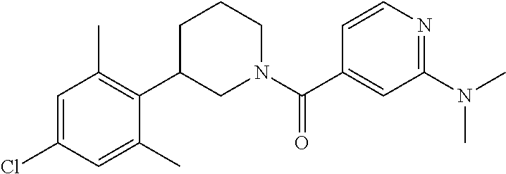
C1=C(Cl)C=C(C)C(C2CN(C(C3=CC(N(C)C)=NC=C3)=O)CCC2)=C1C
